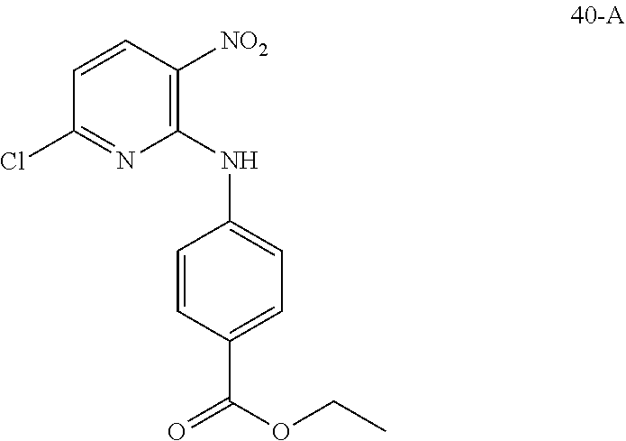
C1=CC(C(OCC)=O)=CC=C1NC1=C([NO2])C=CC(Cl)=N1
